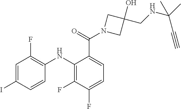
C1=C(C(N2CC(O)(CNC(C)(C#C)C)C2)=O)C(NC2=C(F)C=C(I)C=C2)=C(F)C(F)=C1
